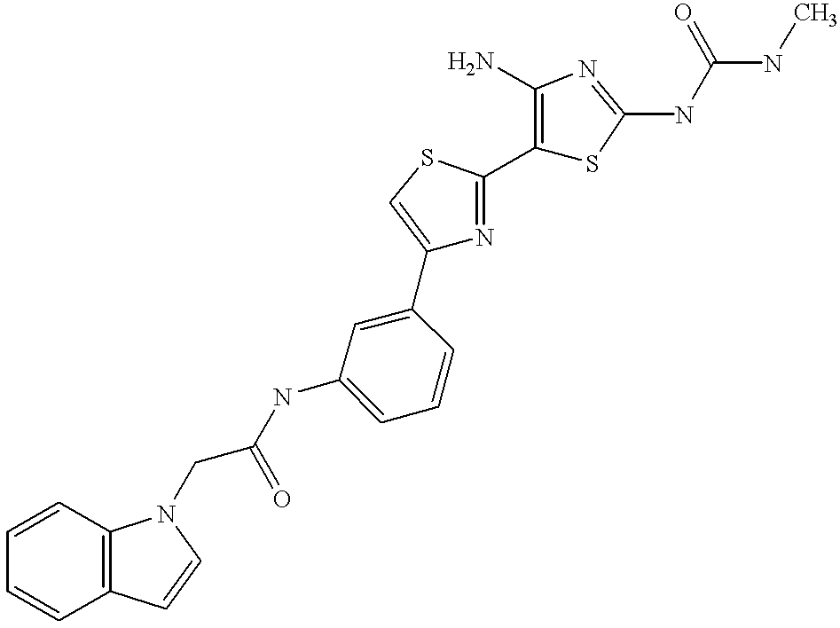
C1=CC=CC2=C1N(CC(NC1=CC=CC(C3=CSC(C4=C(N)N=C(NC(=O)NC)S4)=N3)=C1)=O)C=C2
